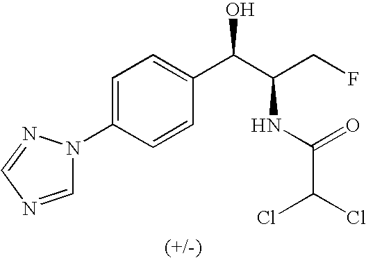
C1=C(N2C=NC=N2)C=CC(C(C(CF)NC(=O)C(Cl)Cl)O)=C1
